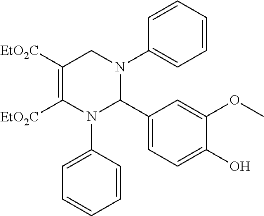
C1([EtO2C])=C([EtO2C])N(C2=CC=CC=C2)C(C2=CC=C(O)C(OC)=C2)N(C2=CC=CC=C2)C1
